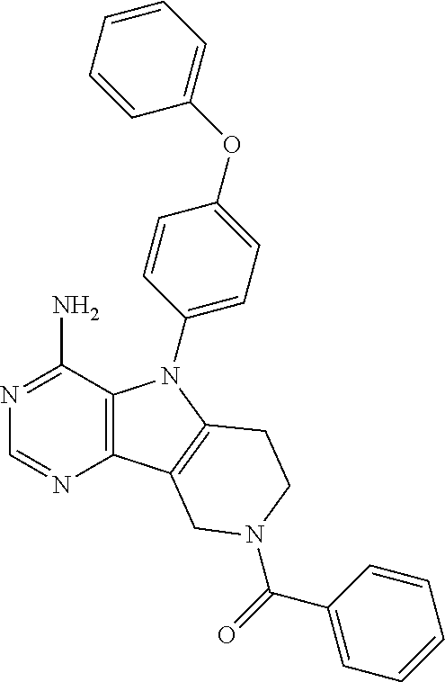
C12=C(C(N)=NC=N1)N(C1=CC=C(OC3=CC=CC=C3)C=C1)C1=C2CN(C(C2=CC=CC=C2)=O)CC1
